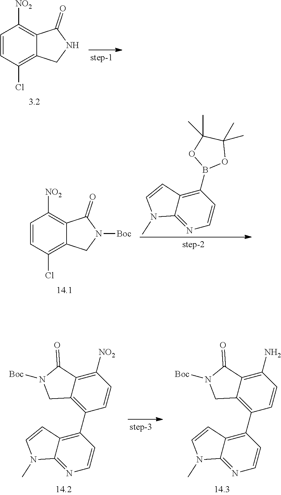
C1=CC([NO2])=C2C(=C1Cl)CNC2=O.C1=CC([NO2])=C2C(=C1Cl)CN([Boc])C2=O.C1(B2OC(C)(C)C(C)(C)O2)=C2C(=NC=C1)N(C)C=C2.C1(C2=C3C(=C(N)C=C2)C(=O)N([Boc])C3)=C2C(=NC=C1)N(C)C=C2.C1(C2=C3C(=C([NO2])C=C2)C(=O)N([Boc])C3)=C2C(=NC=C1)N(C)C=C2
